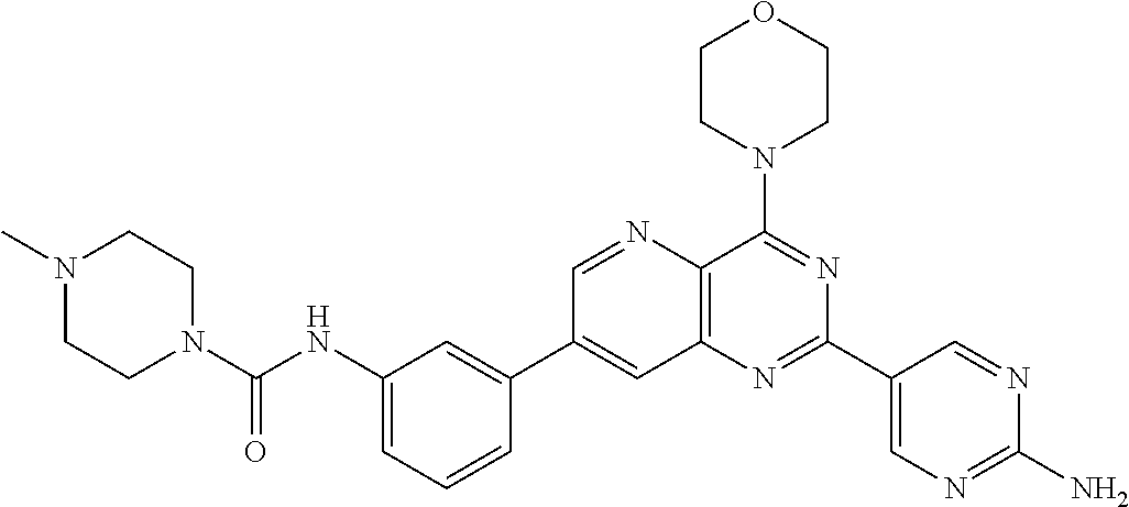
C1(NC(N2CCN(C)CC2)=O)=CC=CC(C2=CC3=C(C(N4CCOCC4)=NC(C4=CN=C(N)N=C4)=N3)N=C2)=C1
